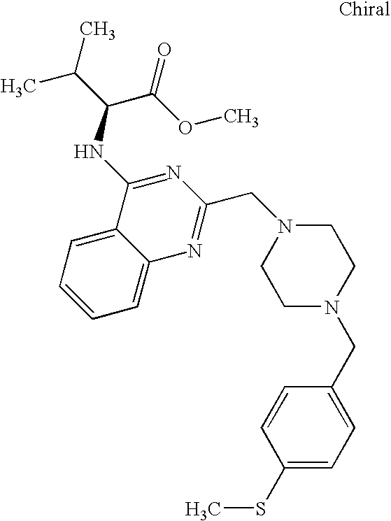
N1(CC2=NC3=CC=CC=C3C(NC(C(OC)=O)C(C)C)=N2)CCN(CC2=CC=C(SC)C=C2)CC1
